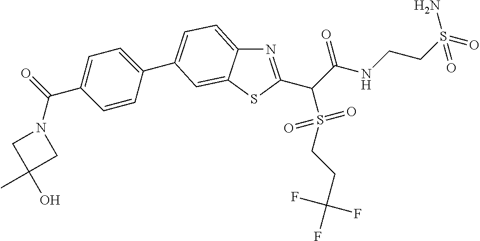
N1=C(C(C(NCCS(=O)(N)=O)=O)S(CCC(F)(F)F)(=O)=O)SC2=CC(C3=CC=C(C(N4CC(C)(O)C4)=O)C=C3)=CC=C12
